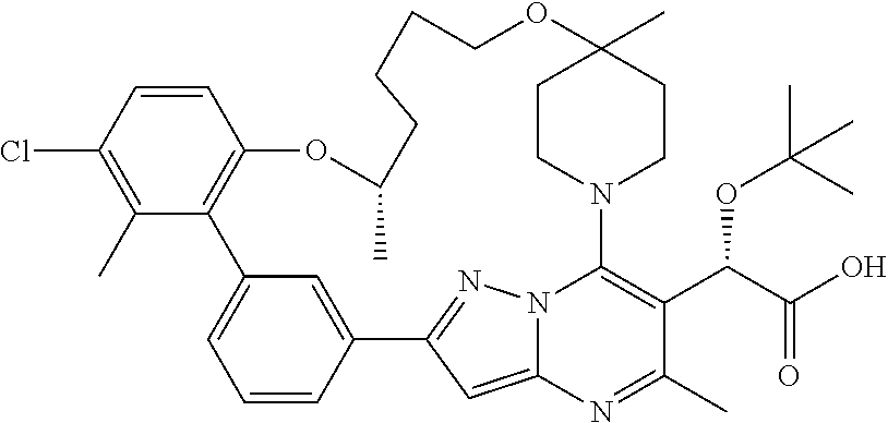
C1=CC2=CC(=C1)C1=C(C=CC(Cl)=C1C)OC(C)CCCCOC1(C)CCN(C3=C(C(C(O)=O)OC(C)(C)C)C(C)=NC4=CC2=NN43)CC1
